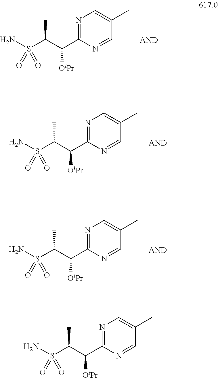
N1=C(C([OiPr])C(C)S(=O)(N)=O)N=CC(C)=C1.N1=C(C([OiPr])C(C)S(=O)(N)=O)N=CC(C)=C1.N1=C(C([OiPr])C(C)S(=O)(N)=O)N=CC(C)=C1.N1=C(C([OiPr])C(C)S(=O)(N)=O)N=CC(C)=C1
